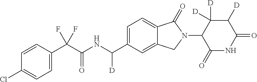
C1=CC(C(C(NC(C2=CC=C3C(=C2)CN(C2C(=O)NC(=O)C([D])C2([D])[D])C3=O)[D])=O)(F)F)=CC=C1Cl
